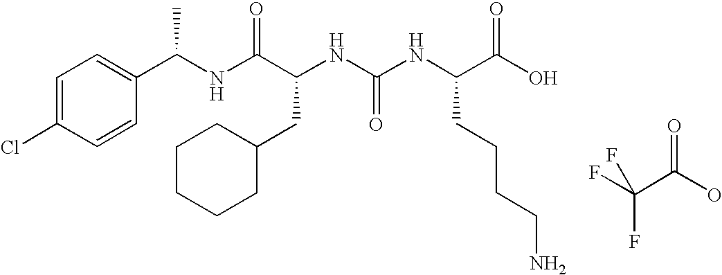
FC(C(O)=O)(F)F.N(C(C(NC(NC(C(O)=O)CCCCN)=O)CC1CCCCC1)=O)C(C1=CC=C(Cl)C=C1)C
